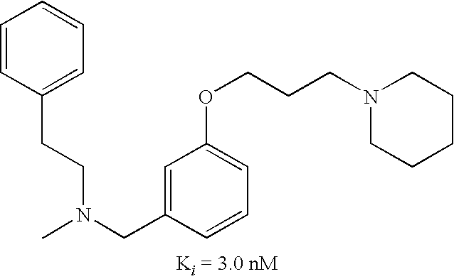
C1=CC(CCN(CC2=CC(OCCCN3CCCCC3)=CC=C2)C)=CC=C1
